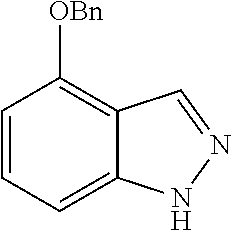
C1=CC=C2C(=C1[OBn])C=NN2
